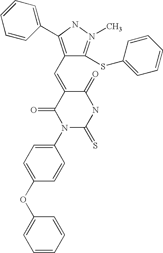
O=C1C(=CC2=C(C3=CC=CC=C3)NN(C)=C2SC2=CC=CC=C2)C(=O)N(C2=CC=C(OC3=CC=CC=C3)C=C2)C(=S)N1
